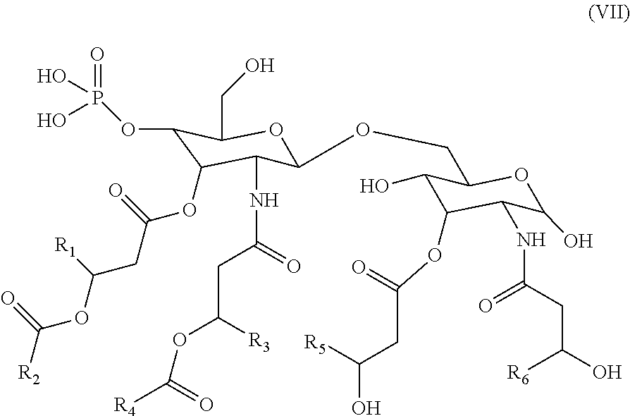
C1(OP(O)(=O)O)C(OC(CC(OC([R2])=O)[R1])=O)C(NC(CC(OC([R4])=O)[R3])=O)C(OCC2C(O)C(OC(CC(O)[R5])=O)C(NC(CC(O)[R6])=O)C(O)O2)OC1CO
